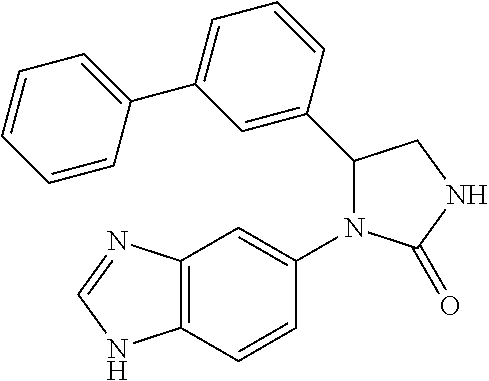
C12=C(C=CC(N3C(C4=CC(C5=CC=CC=C5)=CC=C4)CNC3=O)=C1)NC=N2
